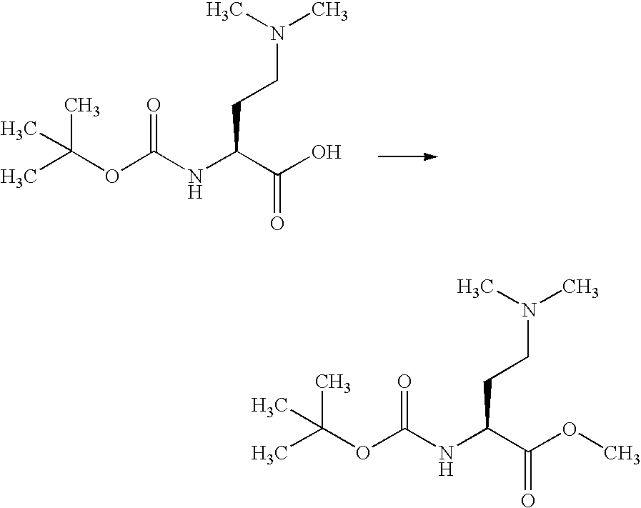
CC(OC(NC(C(O)=O)CCN(C)C)=O)(C)C.CC(OC(NC(C(OC)=O)CCN(C)C)=O)(C)C
